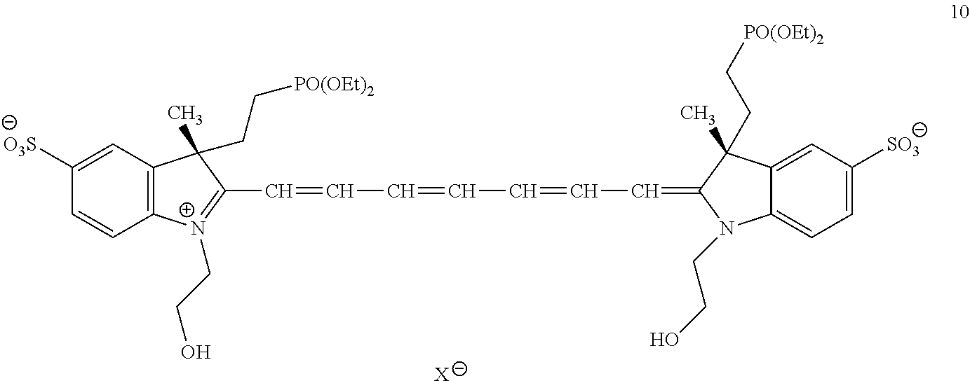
C1([O3S])=CC2=C(C=C1)[N+](CCO)=C(C=CC=CC=CC=C1N(CCO)C3=CC=C([SO3])C=C3C1(C)CC[PO(OEt)2])C2(C)CC[PO(OEt)2].[X]
